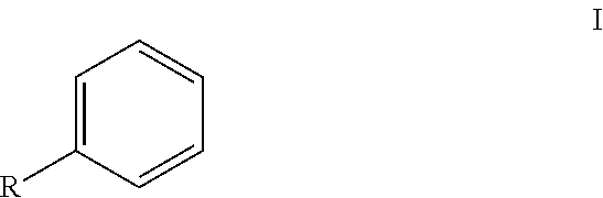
C1=C([R])C=CC=C1
